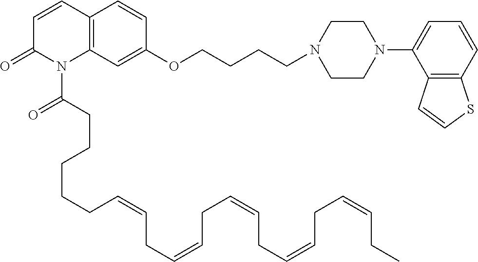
C1=CC2=C(N(C(CCCCCC=CCC=CCC=CCC=CCC=CCC)=O)C1=O)C=C(OCCCCN1CCN(C3=CC=CC4=C3C=CS4)CC1)C=C2
